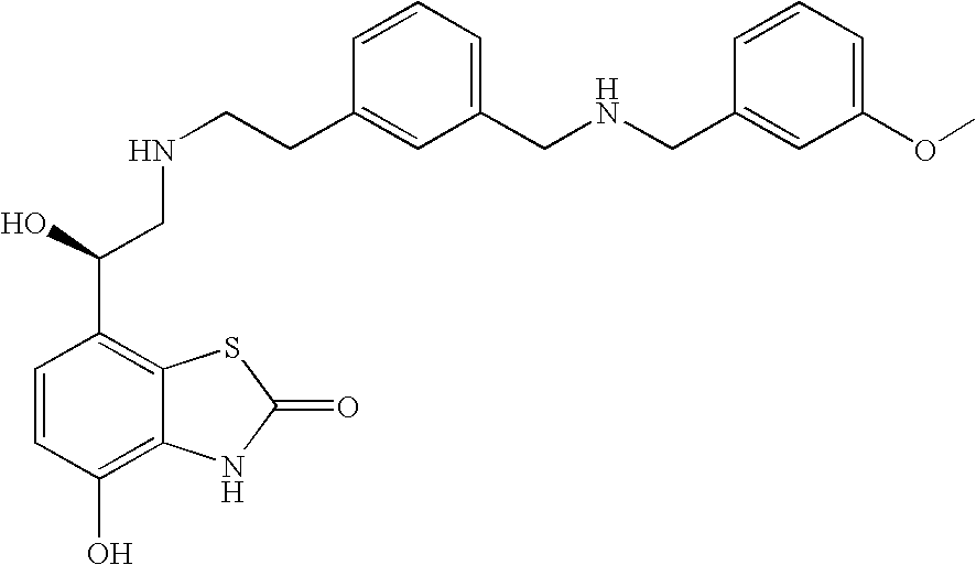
C1=CC(O)=C2C(=C1C(CNCCC1=CC(CNCC3=CC(OC)=CC=C3)=CC=C1)O)SC(=O)N2
